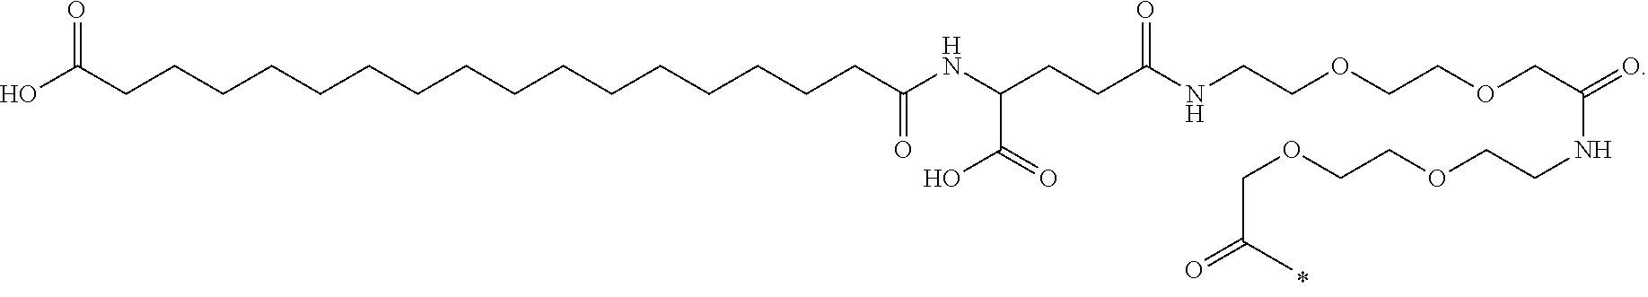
CC(=O)COCCOCCNC(COCCOCCNC(CCC(C(O)=O)NC(CCCCCCCCCCCCCCCCC(O)=O)=O)=O)=O
